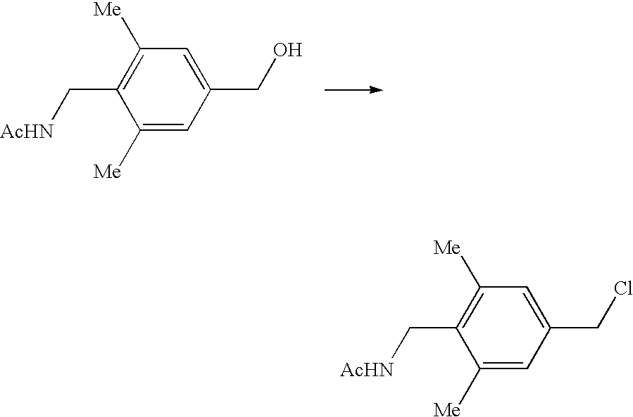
C1([Me])=CC(CO)=CC([Me])=C1C[AcHN].C1([Me])=CC(CCl)=CC([Me])=C1C[AcHN]
